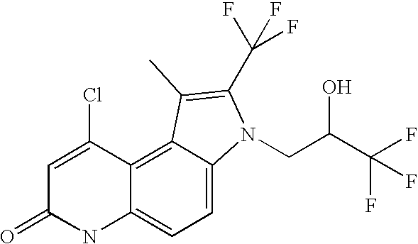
C12=CC=C3C(=C1C(Cl)=CC(=O)N2)C(C)=C(C(F)(F)F)N3CC(C(F)(F)F)O
